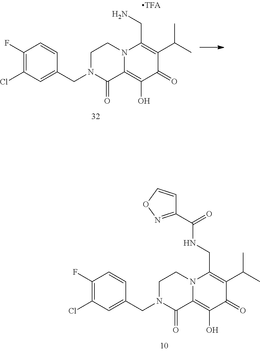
C1(F)=C(Cl)C=C(CN2C(=O)C3=C(O)C(=O)C(C(C)C)=C(CN)N3CC2)C=C1.C1(F)=C(Cl)C=C(CN2C(=O)C3=C(O)C(=O)C(C(C)C)=C(CNC(=O)C4=NOC=C4)N3CC2)C=C1
